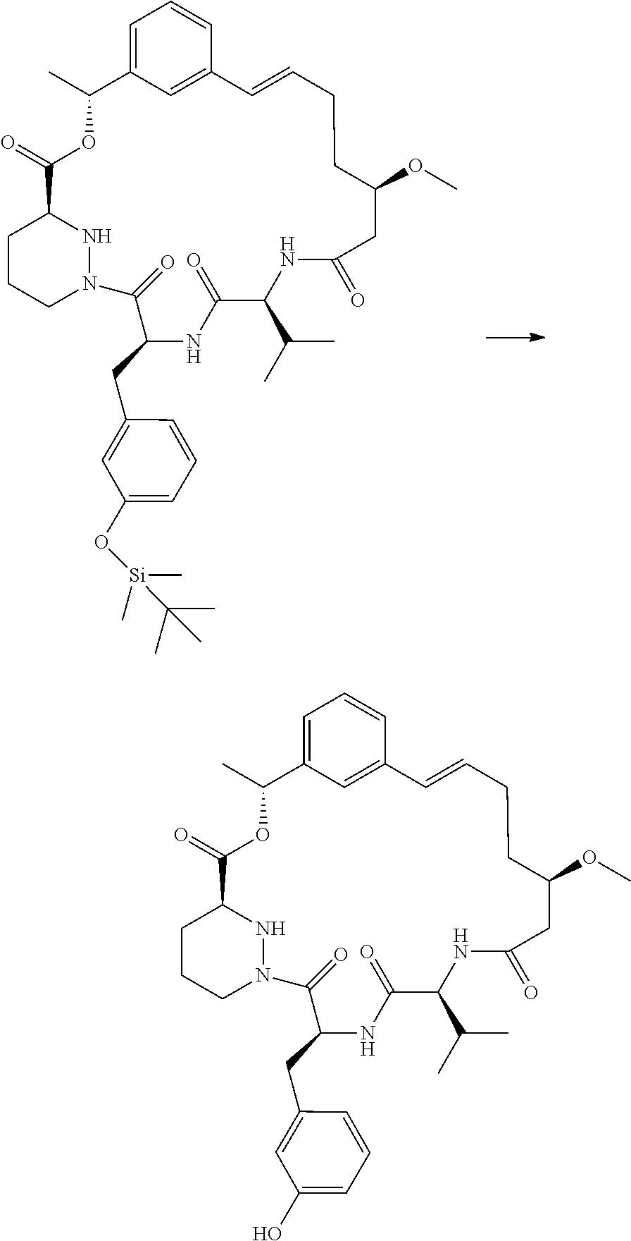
C1CCN2NC1C(=O)OC(C)C1=CC=CC(=C1)C=CCCC(OC)CC(=O)NC(C(C)C)C(=O)NC(CC1=CC(O[Si](C(C)(C)C)(C)C)=CC=C1)C2=O.C1CCN2NC1C(=O)OC(C)C1=CC=CC(=C1)C=CCCC(OC)CC(=O)NC(C(C)C)C(=O)NC(CC1=CC(O)=CC=C1)C2=O
